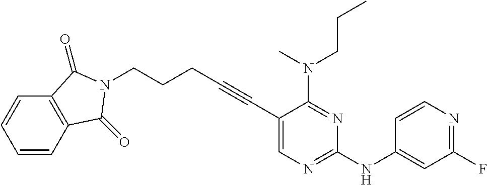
C(#CC1=CN=C(NC2=CC(F)=NC=C2)N=C1N(CCC)C)CCCN1C(=O)C2=C(C=CC=C2)C1=O
